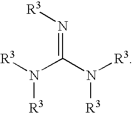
N(C(N([R3])[R3])=N[R3])([R3])[R3]
